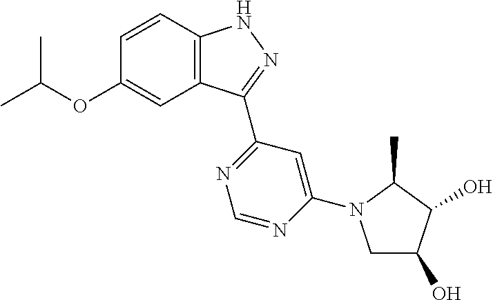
O(C1=CC2=C(C=C1)NN=C2C1=NC=NC(N2CC(O)C(O)C2C)=C1)C(C)C
